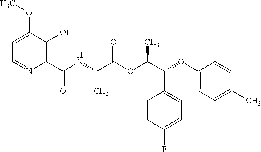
C1=C(OC)C(O)=C(C(NC(C(OC(C(C2=CC=C(F)C=C2)OC2=CC=C(C)C=C2)C)=O)C)=O)N=C1
